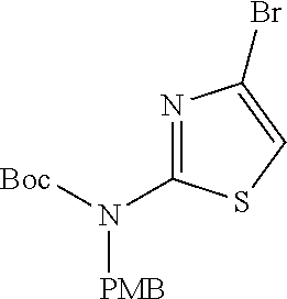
N1=C(N([Boc])[PMB])SC=C1Br
